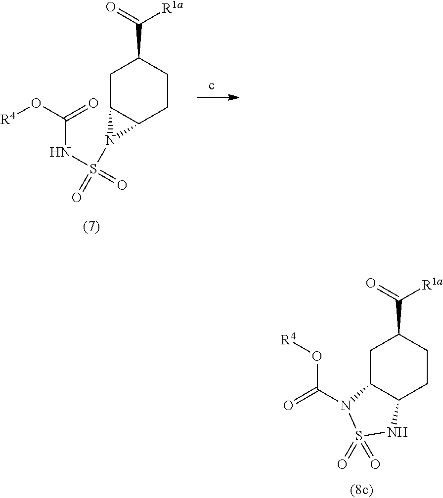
C1C2C(CCC1C(=O)[R1a])N2S(=O)(NC(O[R4])=O)=O.C1C2C(CCC1C(=O)[R1a])NS(=O)(=O)N2C(=O)O[R4]
